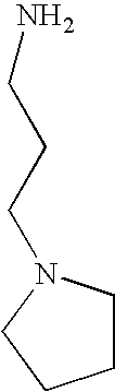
C1CN(CCCN)CC1
